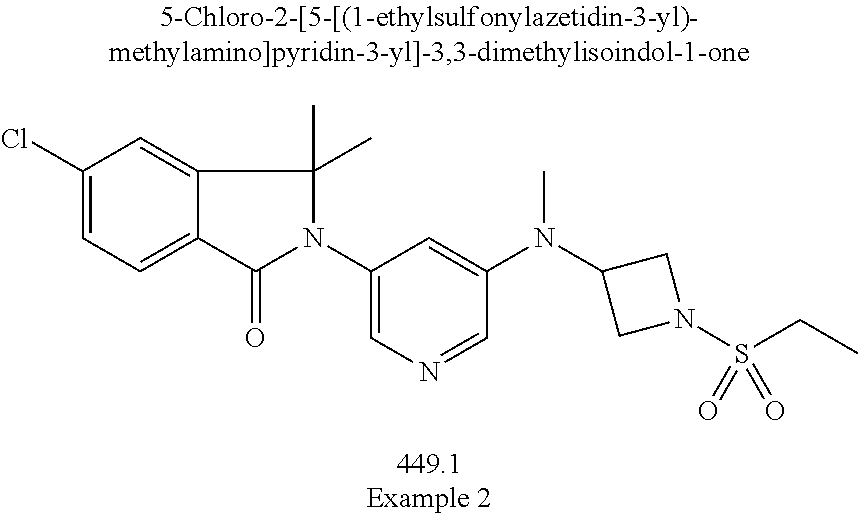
C1(Cl)=CC=C2C(=C1)C(C)(C)N(C1=CN=CC(N(C3CN(S(CC)(=O)=O)C3)C)=C1)C2=O
